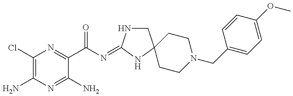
C1(Cl)=C(N)N=C(N)C(C(N=C2NCC3(N2)CCN(CC2=CC=C(OC)C=C2)CC3)=O)=N1
